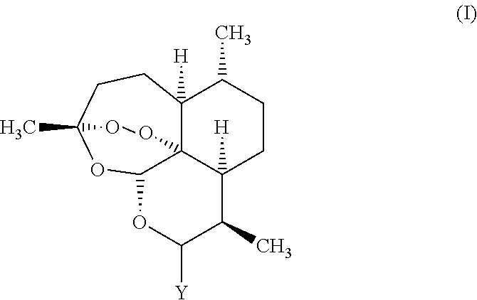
C12([H])C(C)CCC3([H])C(C)C([Y])OC4C13OOC(C)(CC2)O4
